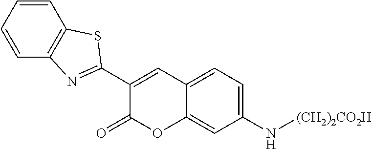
C1=CC=CC2=C1N=C(C1=CC3=CC=C(N[(CH2)2CO2H])C=C3OC1=O)S2
